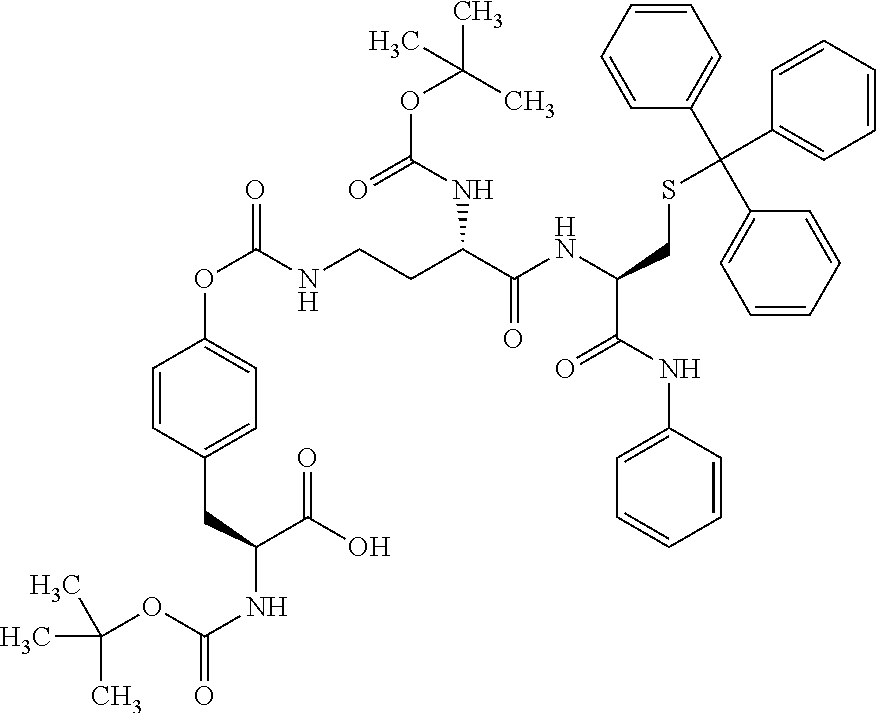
C1=CC(CC(NC(=O)OC(C)(C)C)C(O)=O)=CC=C1OC(NCCC(C(NC(C(NC1=CC=CC=C1)=O)CSC(C1=CC=CC=C1)(C1=CC=CC=C1)C1=CC=CC=C1)=O)NC(OC(C)(C)C)=O)=O
